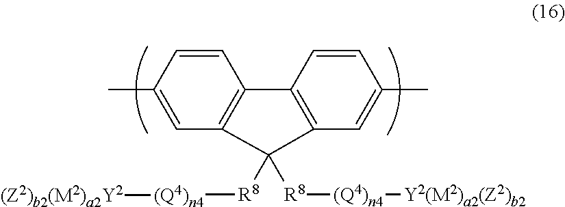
C12=C(C=C(C)C=C1)C([R8][(Q4)n4][(Z2)b2(M2)a2Y2])([R8][(Q4)n4][Y2(M2)a2(Z2)b2])C1=C2C=CC(C)=C1
